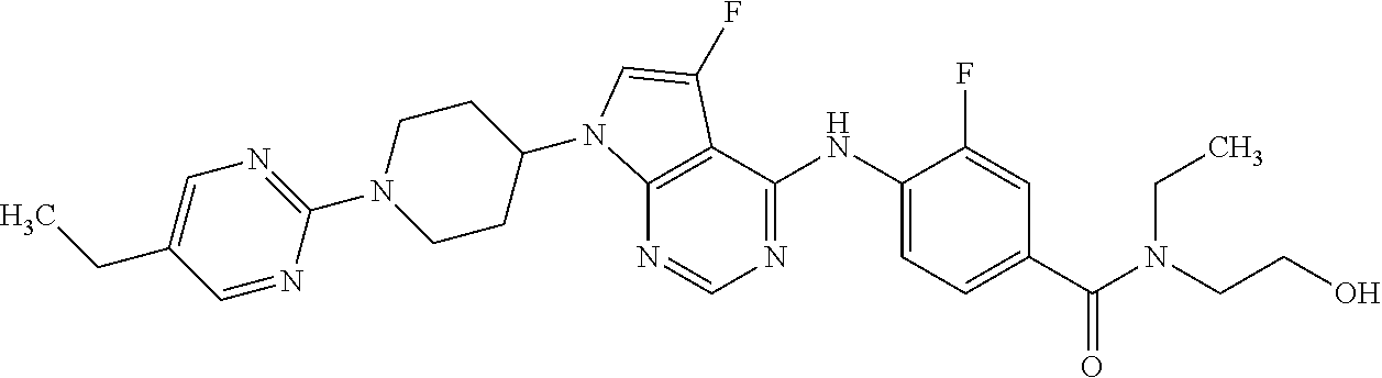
C12=C(C(NC3=CC=C(C(=O)N(CC)CCO)C=C3F)=NC=N1)C(F)=CN2C1CCN(C2=NC=C(CC)C=N2)CC1
